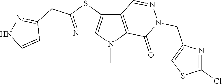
C12=C(N(C)C3=C1C=NN(CC1=CSC(Cl)=N1)C3=O)N=C(CC1=NNC=C1)S2
